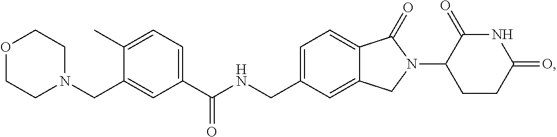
C(NCC1=CC=C2C(=C1)CN(C1CCC(=O)NC1=O)C2=O)(C1=CC=C(C)C(CN2CCOCC2)=C1)=O
